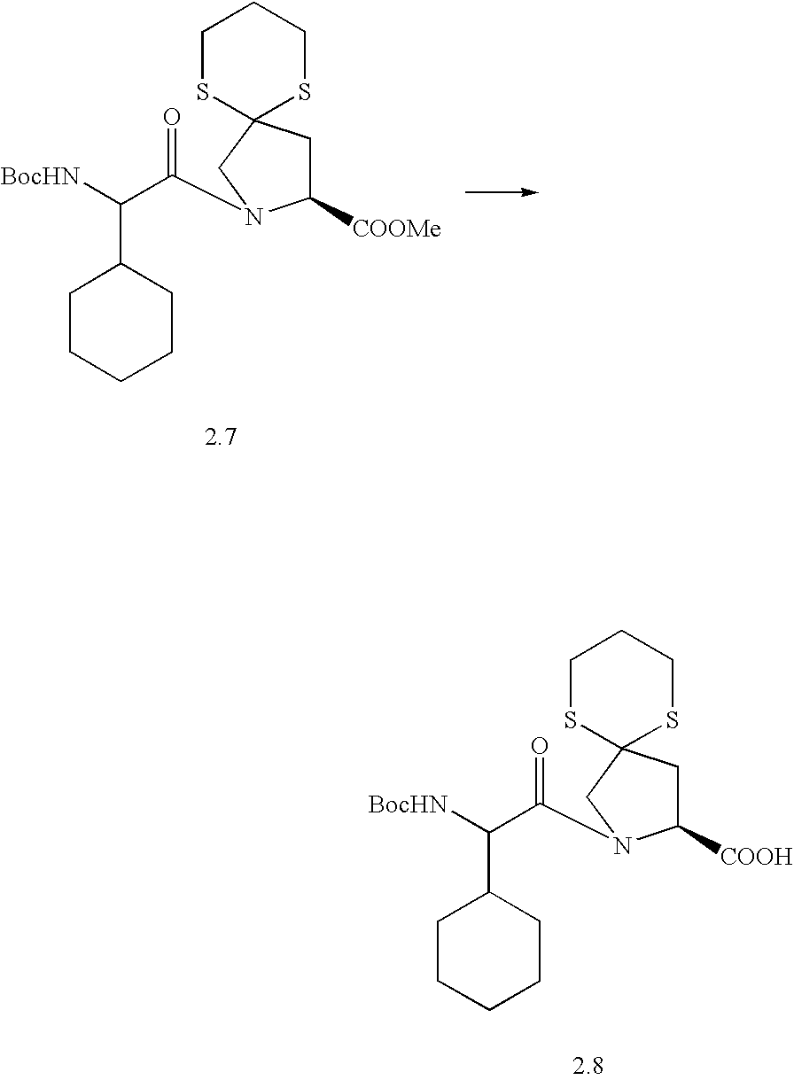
C1CCCCC1C([BocHN])C(=O)N1C([COOMe])CC2(C1)SCCCS2.C1CCCCC1C([BocHN])C(=O)N1C([COOH])CC2(C1)SCCCS2
